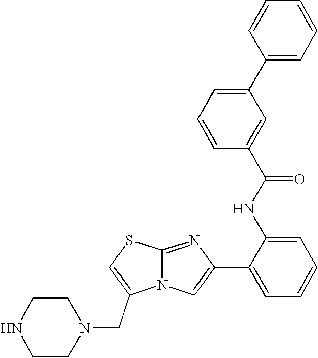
N12C(=NC(C3=CC=CC=C3NC(=O)C3=CC(C4=CC=CC=C4)=CC=C3)=C1)SC=C2CN1CCNCC1
